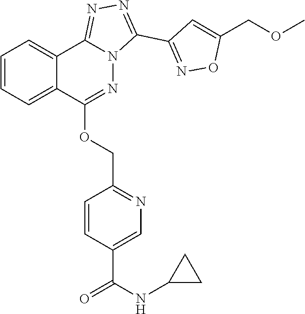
C1=CC=C2C(=C1)C1=NN=C(C3=NOC(COC)=C3)N1N=C2OCC1=NC=C(C(NC2CC2)=O)C=C1
